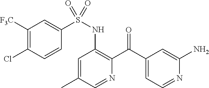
C1=C(C)C=NC(C(C2=CC=NC(N)=C2)=O)=C1NS(=O)(C1=CC([F3C])=C(Cl)C=C1)=O
